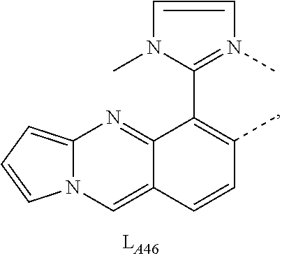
C1(C2=C(C)C=CC3=CN4C(=CC=C4)N=C23)=N(C)C=CN1C
